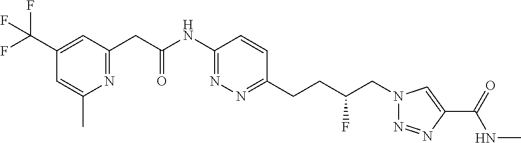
FC(F)(C1=CC(CC(NC2=NN=C(CCC(CN3N=NC(C(=O)NC)=C3)F)C=C2)=O)=NC(C)=C1)F
